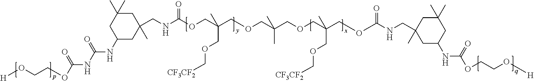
C1(NC(=O)NC(OCCO[H])=O)CC(CNC(=O)OCC(COCC(COCC(COC(NCC2(C)CC(NC(OCCO[H])=O)CC(C)(C)C2)=O)(C)COC[CF3CF2])(C)C)(C)COC[CF3CF2])(C)CC(C)(C)C1
